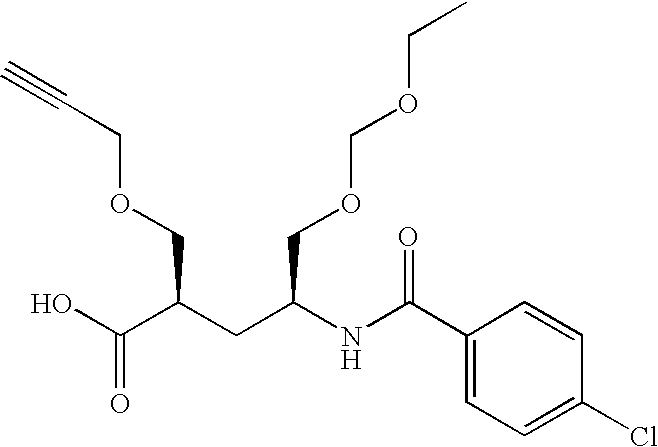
OC(C(CC(NC(C1=CC=C(Cl)C=C1)=O)COCOCC)COCC#C)=O
